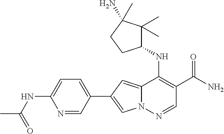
N12C(=CC(C3=CC=C(NC(C)=O)N=C3)=C1)C(NC1C(C)(C)C(N)(C)CC1)=C(C(N)=O)C=N2
